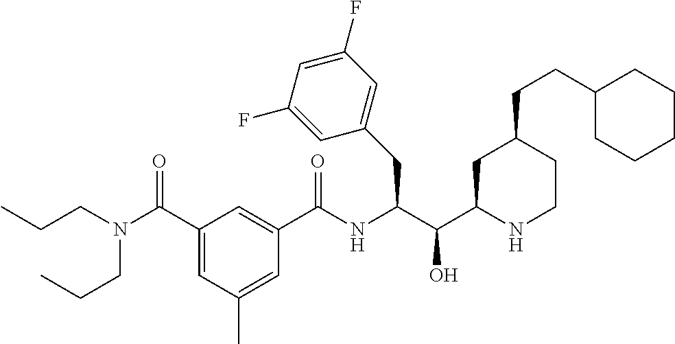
C1(CC(C(C2CC(CCC3CCCCC3)CCN2)O)NC(C2=CC(C(N(CCC)CCC)=O)=CC(C)=C2)=O)=CC(F)=CC(F)=C1
